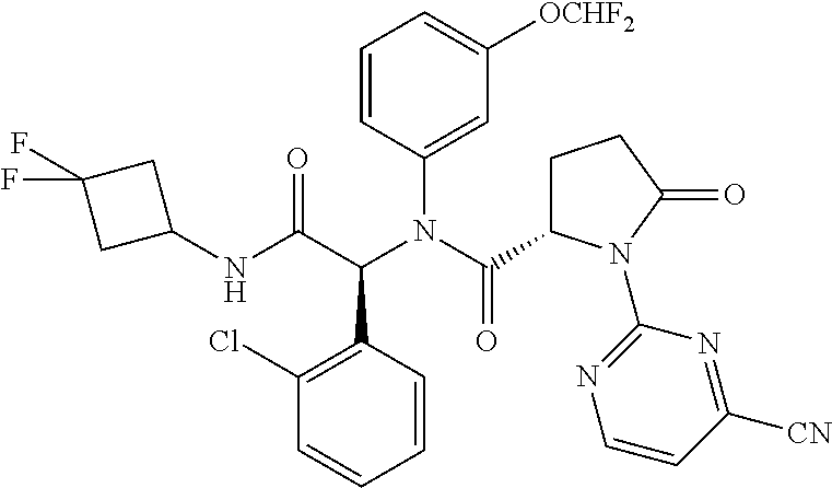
C1(Cl)=C(C(C(NC2CC(F)(F)C2)=O)N(C(=O)C2CCC(=O)N2C2=NC=CC([CN])=N2)C2=CC([OCHF2])=CC=C2)C=CC=C1
